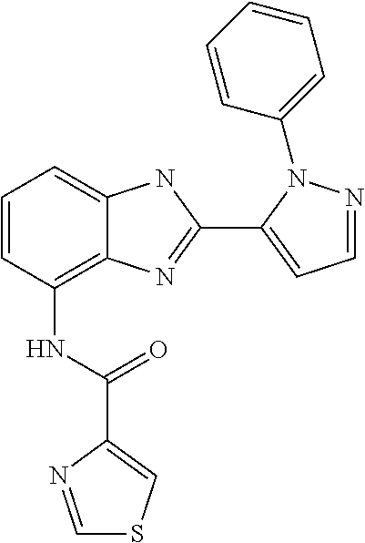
C1=CC(NC(=O)C2=CSC=N2)=C2C(=C1)NC(C1=CC=NN1C1=CC=CC=C1)=N2
